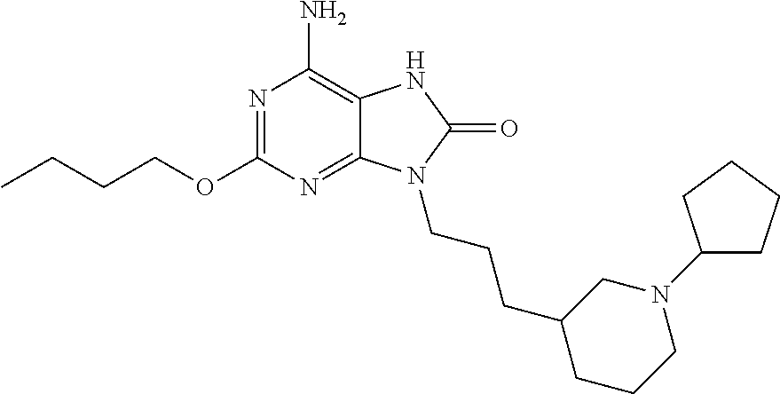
N1=C(OCCCC)N=C2C(=C1N)NC(=O)N2CCCC1CCCN(C2CCCC2)C1
